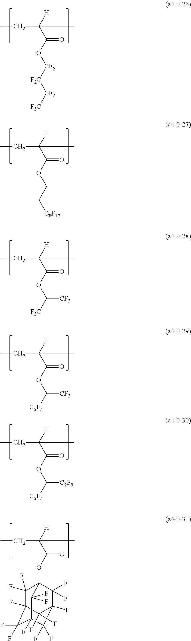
[CF2](OC(C([H])(CC)C)=O)[F2C][CF2][F3C].C(OC(C([H])(CC)C)=O)C[C8F17].C(OC(C([H])(CC)C)=O)([F3C])[CF3].C(OC(C([H])(CC)C)=O)([C2F5])[CF3].C(OC(C([H])(CC)C)=O)([C2F5])[C2F5].O(C(C([H])(CC)C)=O)C12C(F)(F)C3(F)C(F)(F)C(F)(C(F)(F)C(F)(C1(F)F)C3(F)F)C2(F)F
